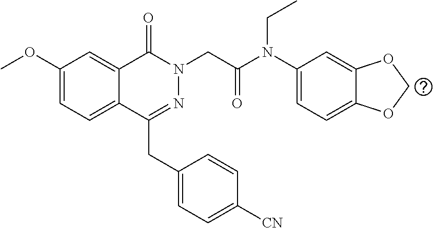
C1(OC)=CC=C2C(=C1)C(=O)N(CC(N(C1=CC=C3C(=C1)OCO3)CC)=O)N=C2CC1=CC=C([CN])C=C1
